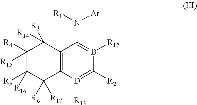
C1([R5])([R16])C([R6])([R17])C2=C(C([R3])([R14])C1([R4])[R15])C(N([R1])[Ar])=B([R12])C([R2])=[D]2[R13]
